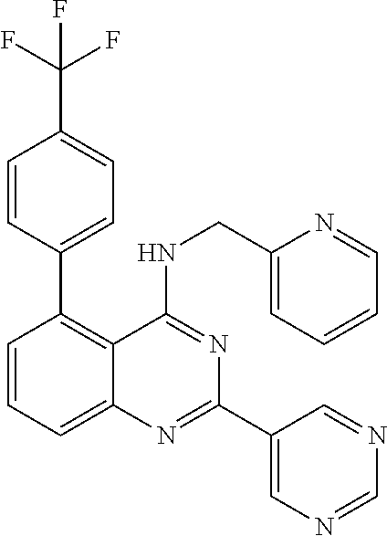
C1(C2=C3C(=CC=C2)N=C(C2=CN=CN=C2)N=C3NCC2=CC=CC=N2)=CC=C(C(F)(F)F)C=C1
